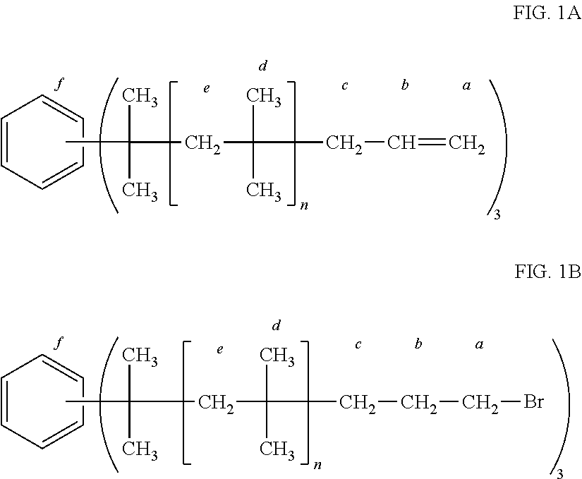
C1=CC=CC=C1.CC(CC(CCCBr)(C)C)(C)C.C1=CC=CC=C1.CC(CC(CC=C)(C)C)(C)C
